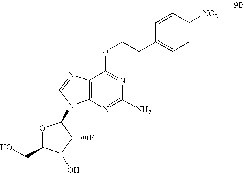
O1C(CO)C(O)C(F)C1N1C2=C(C(OCCC3=CC=C([NO2])C=C3)=NC(N)=N2)N=C1
